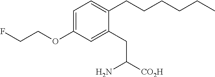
C1=C(OCCF)C=C(CC([CO2H])N)C(CCCCCC)=C1
